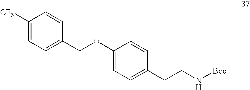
C1([CF3])=CC=C(COC2=CC=C(CCN[Boc])C=C2)C=C1
